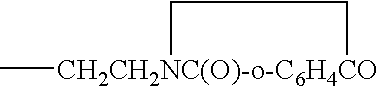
C[CH2CH2NC(O)-o-C6H4CO]1CC1
